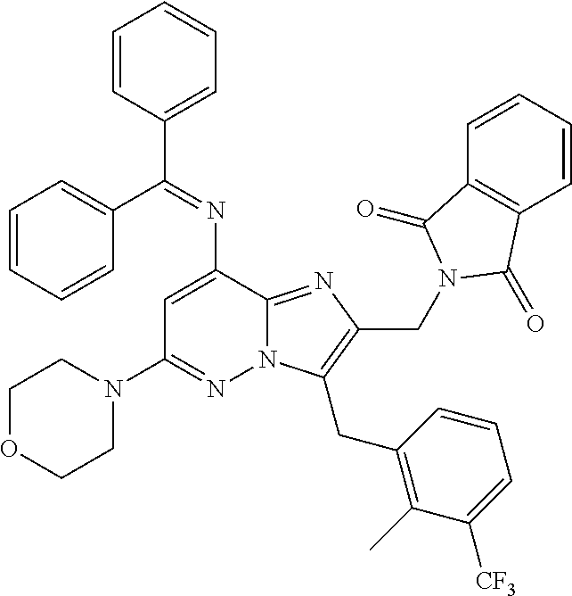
N12C(=NC(CN3C(=O)C4=C(C=CC=C4)C3=O)=C1CC1=C(C)C([CF3])=CC=C1)C(N=C(C1=CC=CC=C1)C1=CC=CC=C1)=CC(N1CCOCC1)=N2
